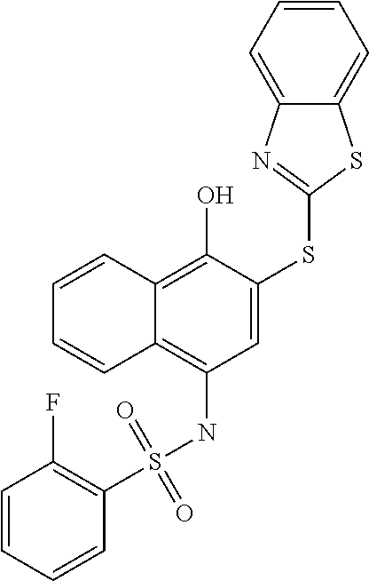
C1(S(NC2=C3C(=C(O)C(SC4=NC5=CC=CC=C5S4)=C2)C=CC=C3)(=O)=O)=C(F)C=CC=C1
